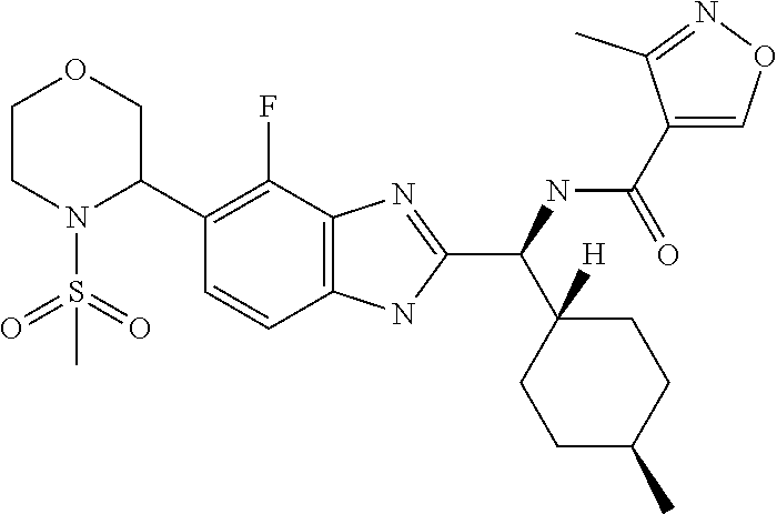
C1CN(S(=O)(=O)C)C(C2=C(F)C3=C(C=C2)NC(C(C2([H])CCC(C)CC2)NC(C2=CON=C2C)=O)=N3)CO1
